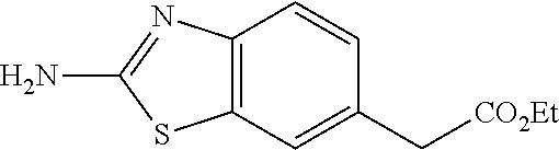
C12=C(C=C(C[CO2Et])C=C1)SC(N)=N2
